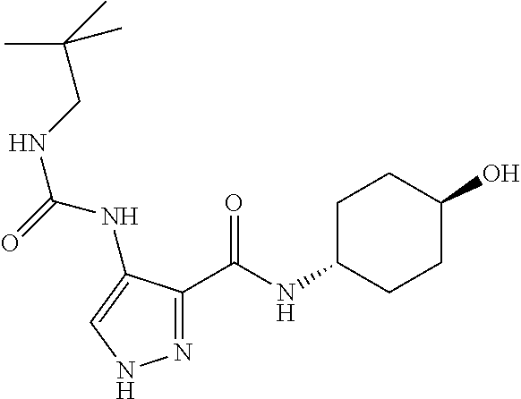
N1=C(C(NC2CCC(O)CC2)=O)C(NC(NCC(C)(C)C)=O)=CN1
